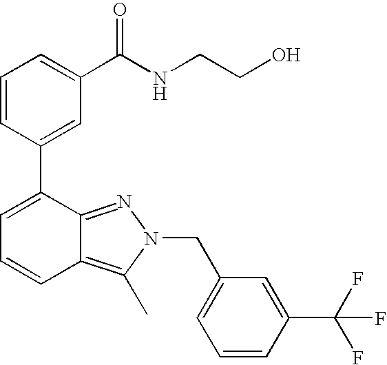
C1=CC(C2=CC=CC3=C(C)N(CC4=CC=CC(C(F)(F)F)=C4)N=C23)=CC(C(NCCO)=O)=C1
